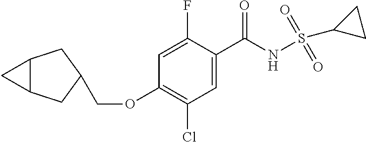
C1=C(F)C(C(NS(=O)(=O)C2CC2)=O)=CC(Cl)=C1OCC1CC2C(C1)C2
